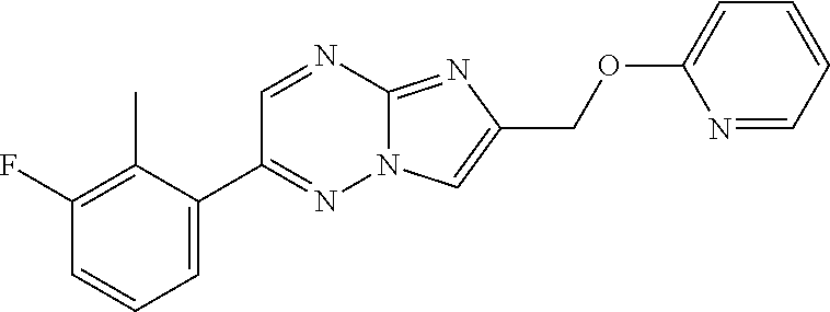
C1=C(C2=NN3C(=NC(COC4=CC=CC=N4)=C3)N=C2)C(C)=C(F)C=C1
